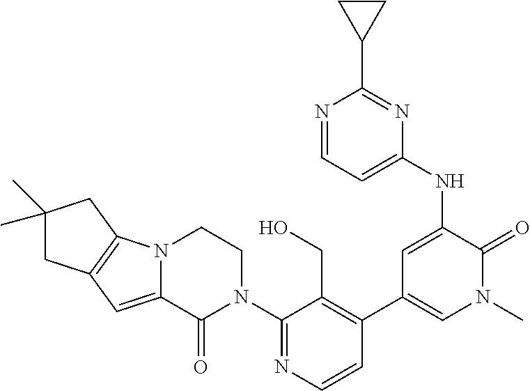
N12C(=CC3=C1CC(C)(C)C3)C(=O)N(C1=NC=CC(C3=CN(C)C(=O)C(NC4=CC=NC(C5CC5)=N4)=C3)=C1CO)CC2
